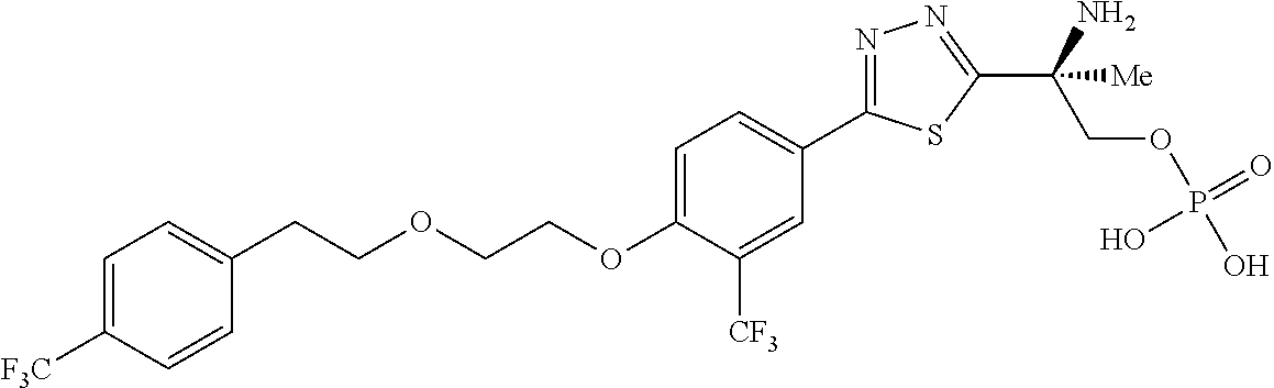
C1(CCOCCOC2=CC=C(C3=NN=C(C(N)(COP(=O)(O)O)[Me])S3)C=C2[CF3])=CC=C([F3C])C=C1
